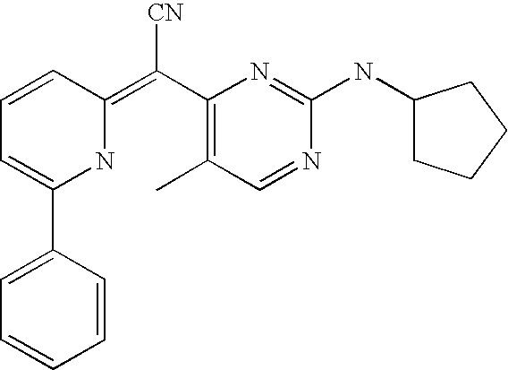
C1=CC(=C(C2=C(C)C=NC(NC3CCCC3)=N2)[CN])NC(C2=CC=CC=C2)=C1
